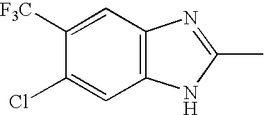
C1(Cl)=CC2=C(C=C1[F3C])N=C(C)N2
